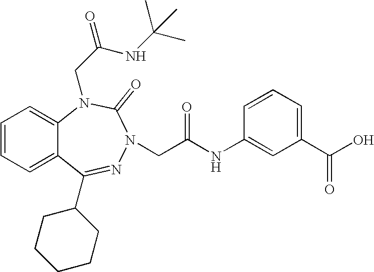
C1=CC=C2C(=C1)N(CC(=O)NC(C)(C)C)C(=O)N(CC(NC1=CC(C(=O)O)=CC=C1)=O)N=C2C1CCCCC1
